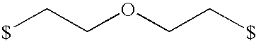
[$]CCOCC[$]
